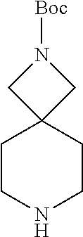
C1CNCCC12CN([Boc])C2
